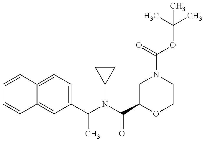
C1=CC2=CC=C(C(N(C(C3OCCN(C(=O)OC(C)(C)C)C3)=O)C3CC3)C)C=C2C=C1
